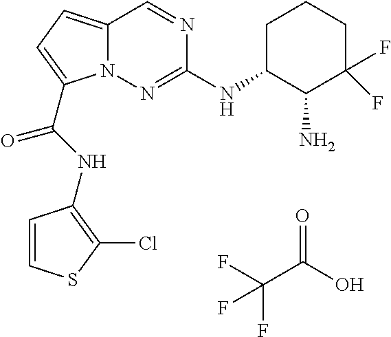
O=C(O)C(F)(F)F.N1=CC2=CC=C(C(NC3=C(Cl)SC=C3)=O)N2N=C1NC1C(N)C(F)(F)CCC1
